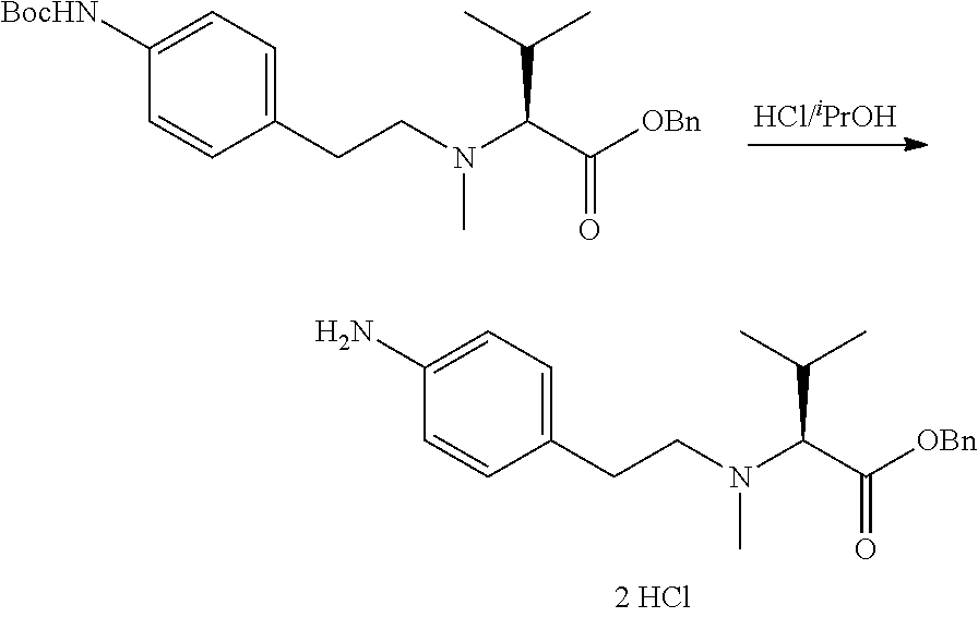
C1(CCN(C(C([OBn])=O)C(C)C)C)=CC=C([BocHN])C=C1.C1(CCN(C(C([OBn])=O)C(C)C)C)=CC=C(N)C=C1
